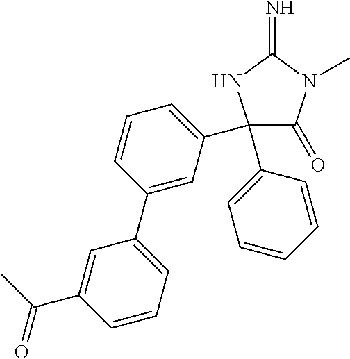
N1C(=N)N(C)C(=O)C1(C1=CC=CC(C2=CC=CC(C(C)=O)=C2)=C1)C1=CC=CC=C1
